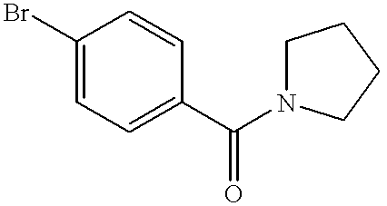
C1(Br)=CC=C(C(=O)N2CCCC2)C=C1
